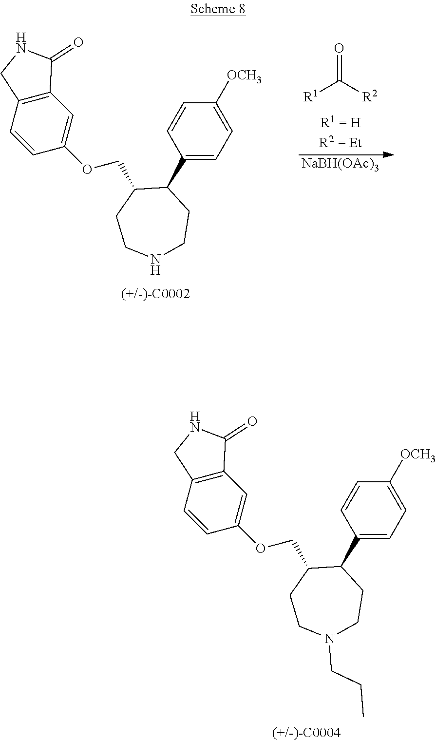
C1(C2C(COC3=CC4=C(C=C3)CNC4=O)CCN(CCC)CC2)=CC=C([OCH3])C=C1.[(+/-)-C0004].C1(C2C(COC3=CC4=C(C=C3)CNC4=O)CCNCC2)=CC=C([OCH3])C=C1.[(+/-)-C0002].[R1]C([R2])=O.[NaBH(OAc)3]
